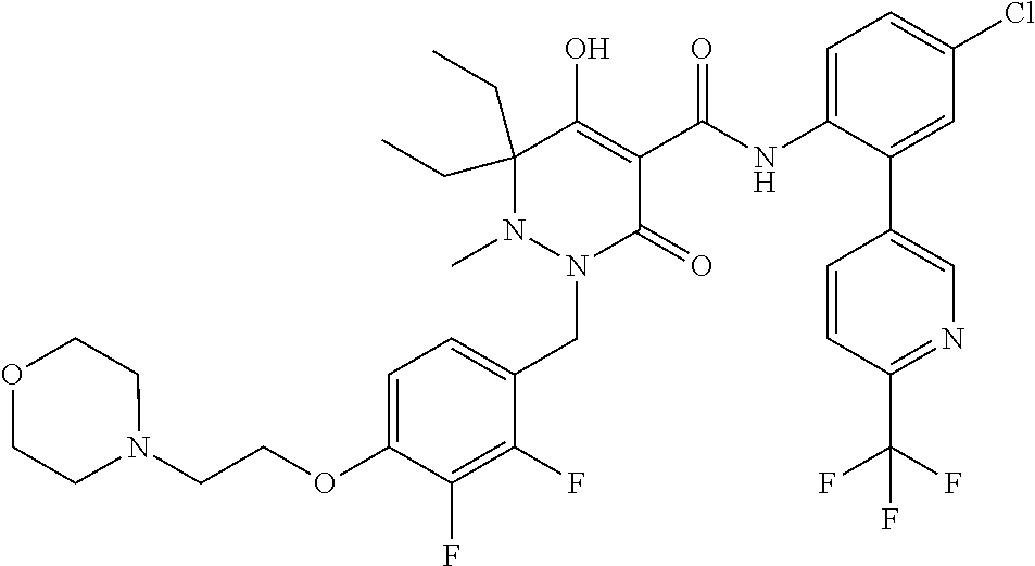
C1=C(OCCN2CCOCC2)C(F)=C(F)C(CN2C(=O)C(C(=O)NC3=CC=C(Cl)C=C3C3=CN=C(C(F)(F)F)C=C3)=C(O)C(CC)(CC)N2C)=C1
